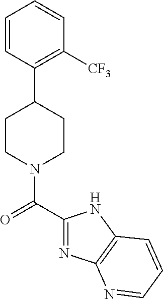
C1CN(C(=O)C2=NC3=C(N2)C=CC=N3)CCC1C1=C([CF3])C=CC=C1
